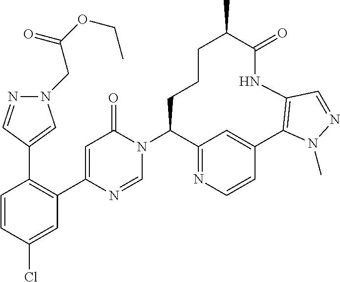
C1=CC(Cl)=CC(C2=CC(=O)N(C3C4=NC=CC(=C4)C4=C(NC(=O)C(C)CCC3)C=NN4C)C=N2)=C1C1=CN(CC(OCC)=O)N=C1
